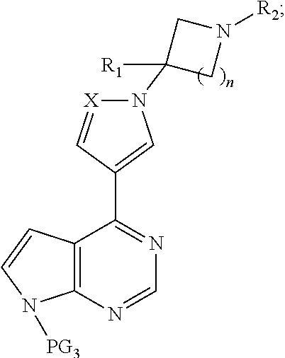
C12=C(N=CN=C1C1=CN(C3([R1])CN([R2])C3)[X]=C1)N([PG3])C=C2
